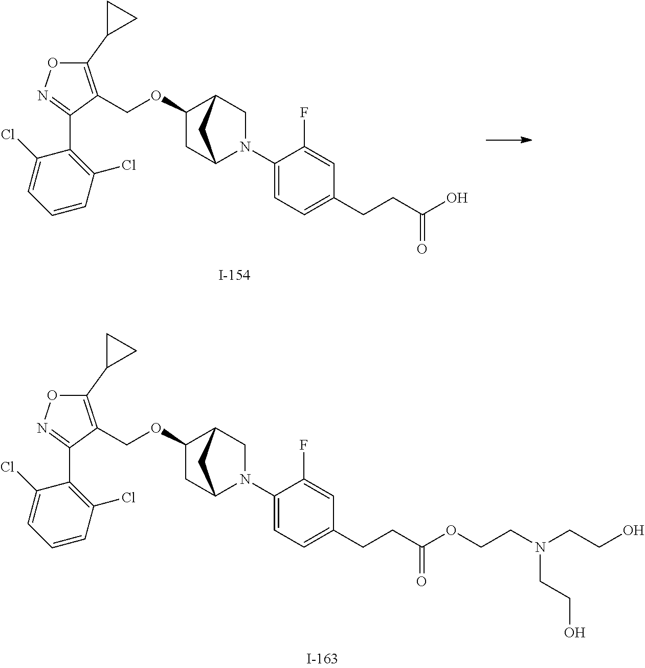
C(OC1CC2N(C3=CC=C(CCC(O)=O)C=C3F)CC1C2)C1=C(C2CC2)ON=C1C1=C(Cl)C=CC=C1Cl.C(OC1CC2N(C3=CC=C(CCC(OCCN(CCO)CCO)=O)C=C3F)CC1C2)C1=C(C2CC2)ON=C1C1=C(Cl)C=CC=C1Cl
